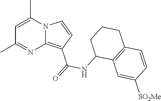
C1=C(C)N2C(=C(C(=O)NC3C4=C(CCC3)C=CC([SO2Me])=C4)C=C2)N=C1C
